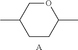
O1CC(C)CCC1C.[A]
